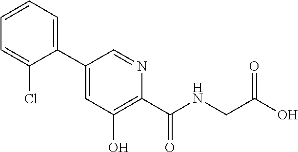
C1=CC=C(C2=CC(O)=C(C(=O)NCC(O)=O)N=C2)C(Cl)=C1
